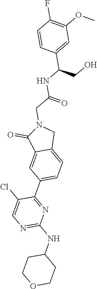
C1(NC2=NC=C(Cl)C(C3=CC=C4C(=C3)C(=O)N(CC(NC(C3=CC(OC)=C(F)C=C3)CO)=O)C4)=N2)CCOCC1
